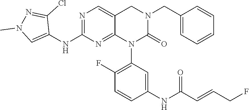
C1=CC(CN2CC3=CN=C(NC4=CN(C)N=C4Cl)N=C3N(C3=C(F)C=CC(NC(C=CCF)=O)=C3)C2=O)=CC=C1
